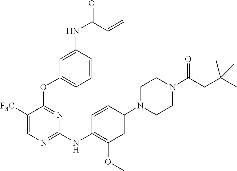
C1(N2CCN(C(=O)CC(C)(C)C)CC2)=CC(OC)=C(NC2=NC=C([F3C])C(OC3=CC=CC(NC(=O)C=C)=C3)=N2)C=C1
